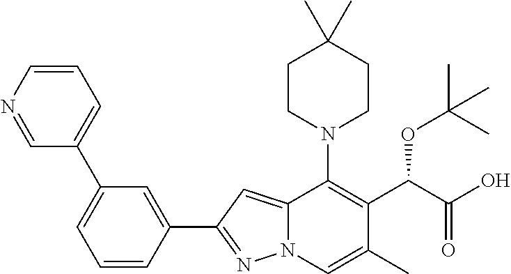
C1=CC(C2=NN3C(=C2)C(N2CCC(C)(C)CC2)=C(C(C(=O)O)OC(C)(C)C)C(C)=C3)=CC(C2=CC=CN=C2)=C1
